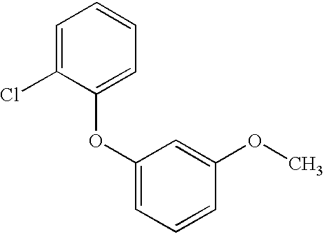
C1=C(Cl)C(OC2=CC=CC(OC)=C2)=CC=C1
